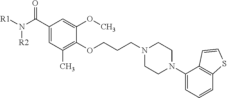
C1(C(N([R1])[R2])=O)=CC(C)=C(OCCCN2CCN(C3=CC=CC4=C3C=CS4)CC2)C(OC)=C1
